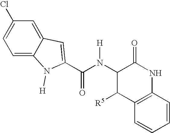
C1=C2C(=CC(Cl)=C1)C=C(C(N(C1C([R5])C3=C(NC1=O)C=CC=C3)[H])=O)N2[H]
